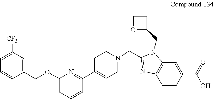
C1C(C2=NC(OCC3=CC([CF3])=CC=C3)=CC=C2)=CCN(CC2=NC3=C(N2CC2OCC2)C=C(C(=O)O)C=C3)C1
